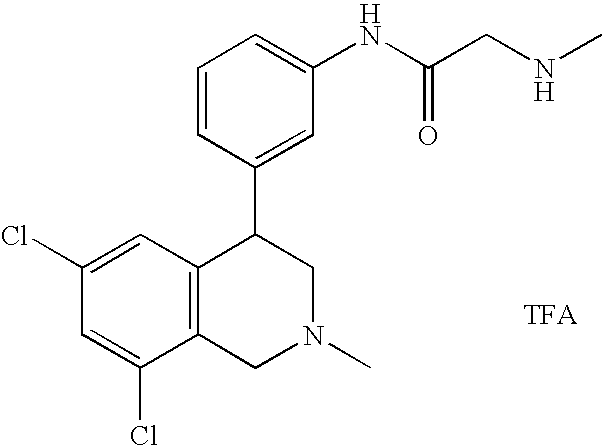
C1=C(NC(CNC)=O)C=C(C2C3=C(CN(C)C2)C(Cl)=CC(Cl)=C3)C=C1
